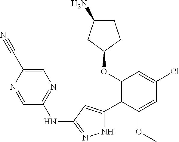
C1(OC2=C(C3=CC(NC4=NC=C(C#N)N=C4)=NN3)C(OC)=CC(Cl)=C2)CCC(N)C1
